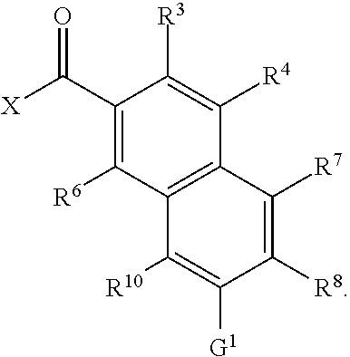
C1([R10])=C([G1])C([R8])=C([R7])C2=C1C([R6])=C(C([X])=O)C([R3])=C2[R4]
